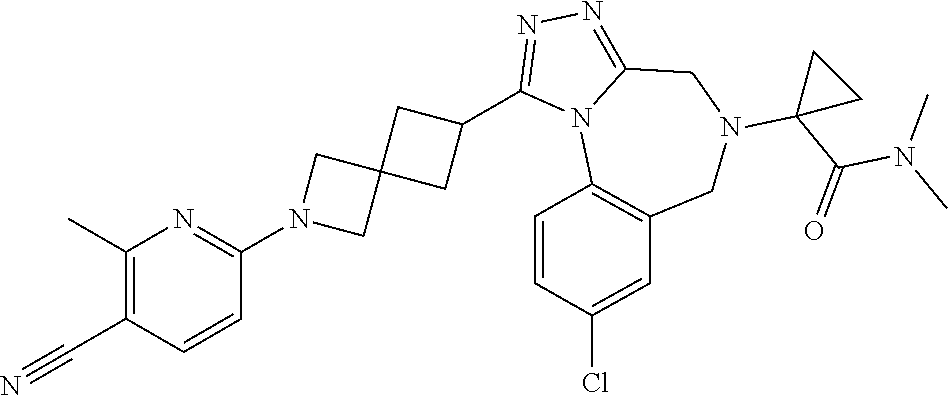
C1(C#N)=C(C)N=C(N2CC3(C2)CC(C2=NN=C4N2C2=C(CN(C5(C(=O)N(C)C)CC5)C4)C=C(Cl)C=C2)C3)C=C1
